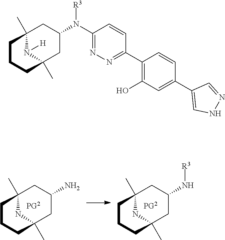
C1(C2=NN=C(N(C3CC4(C)N([H])C(C)(C3)CCC4)[R3])C=C2)=C(O)C=C(C2=CNN=C2)C=C1.C12(C)NC(C)(CC(N)C1)CCC2.[PG2].C12(C)NC(C)(CC(N[R3])C1)CCC2.[PG2]
